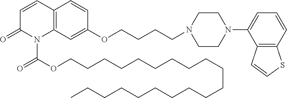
C1=CC2=C(N(C(OCCCCCCCCCCCCCCCCCCCC)=O)C1=O)C=C(OCCCCN1CCN(C3=CC=CC4=C3C=CS4)CC1)C=C2
